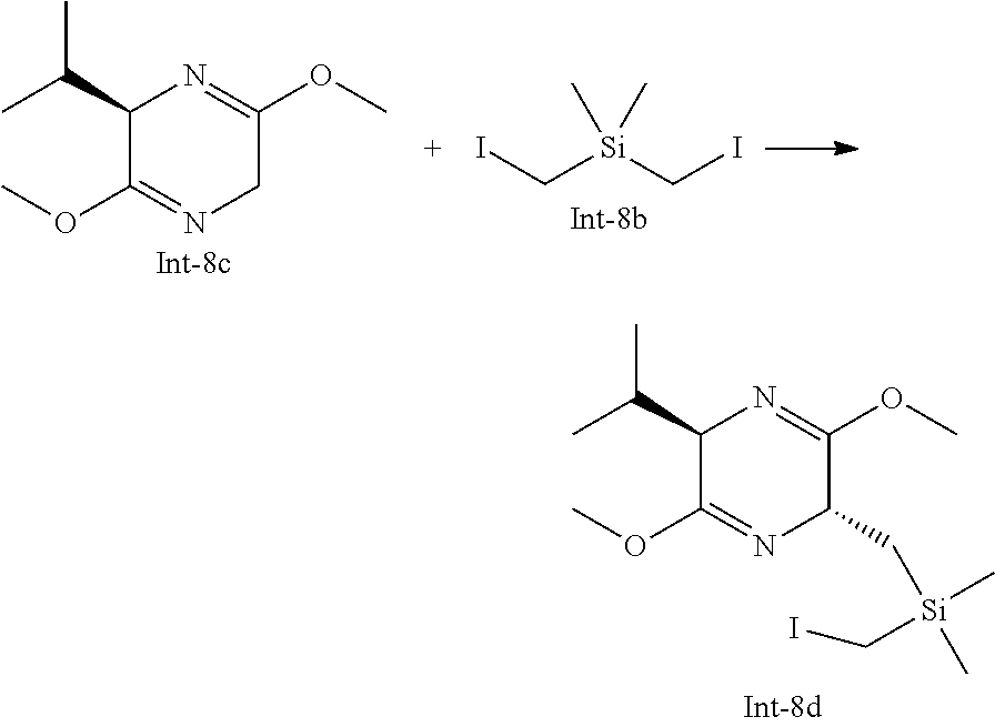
C[Si](C)(CI)CI.C1(C(C)C)C(OC)=NCC(OC)=N1.C1(C(C)C)C(OC)=NC(C[Si](C)(CI)C)C(OC)=N1
